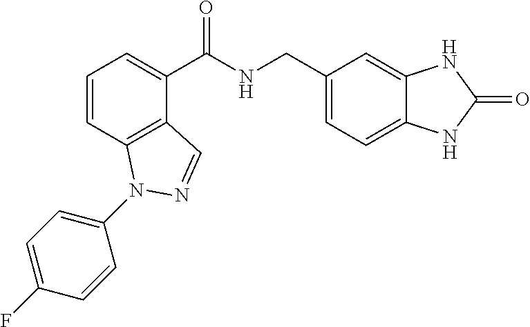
C1=CC2=C(C(C(NCC3=CC=C4C(=C3)NC(=O)N4)=O)=C1)C=NN2C1=CC=C(F)C=C1
